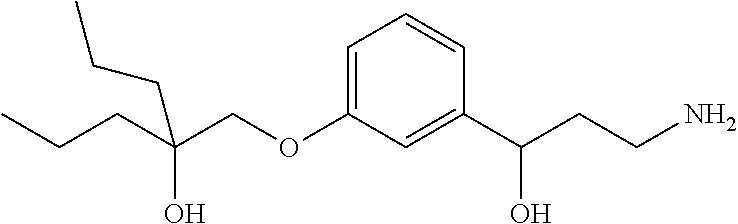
C1=C(OCC(CCC)(O)CCC)C=C(C(CCN)O)C=C1
